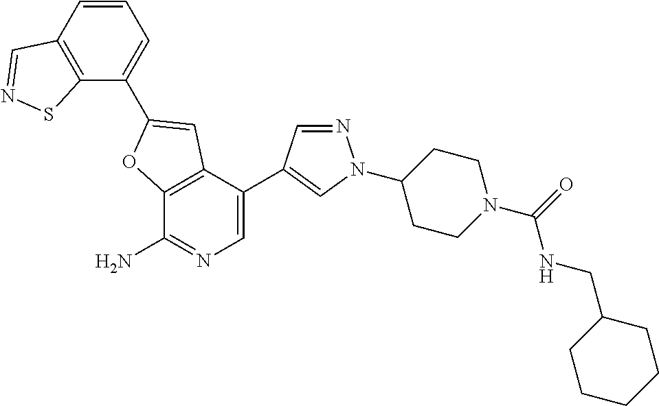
C12=C(C(C3=CN(C4CCN(C(NCC5CCCCC5)=O)CC4)N=C3)=CN=C1N)C=C(C1=CC=CC3=C1SN=C3)O2
